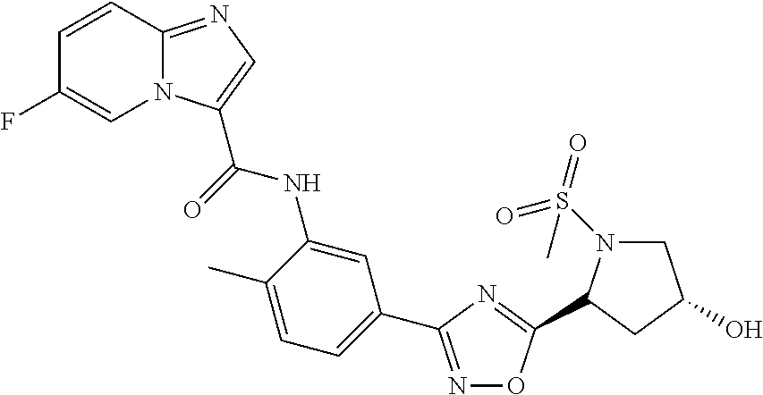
C1=CC2=NC=C(C(=O)NC3=CC(C4=NOC(C5N(S(=O)(=O)C)CC(O)C5)=N4)=CC=C3C)N2C=C1F
